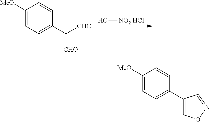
O[NO2 HCl].C1([MeO])=CC=C(C([CHO])[CHO])C=C1.C1([MeO])=CC=C(C2=CON=C2)C=C1
